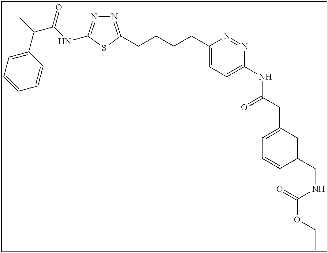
N1=C(CCCCC2=CC=C(NC(CC3=CC=CC(CNC(OCC)=O)=C3)=O)N=N2)SC(NC(C(C2=CC=CC=C2)C)=O)=N1
